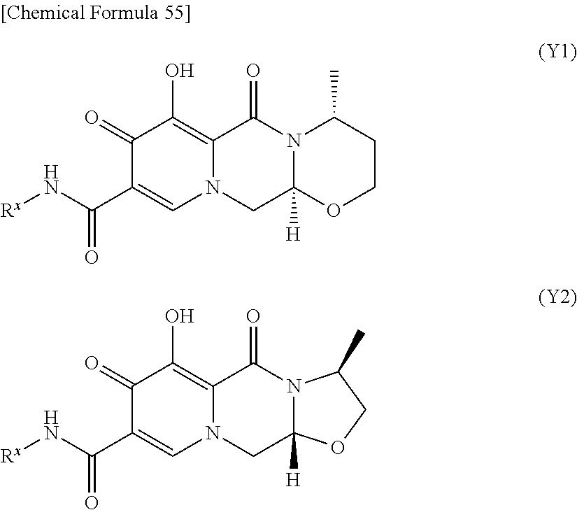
C1(=O)C(C(N[Rx])=O)=CN2C(=C1O)C(=O)N1C([H])(C2)OCCC1C.C1(=O)C(C(N[Rx])=O)=CN2C(=C1O)C(=O)N1C([H])(C2)OCC1C
